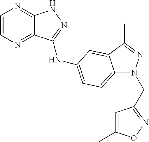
C1=CN=C2C(=N1)NN=C2NC1=CC=C2N(CC3=NOC(C)=C3)N=C(C)C2=C1
